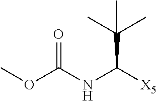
COC(=O)NC(C(C)(C)C)[X5]
